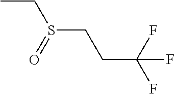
C(S(CC)=O)CC(F)(F)F
